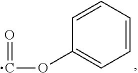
O=COC1=CC=CC=C1
